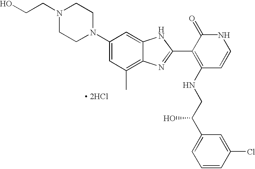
OCCN1CCN(C2=CC(C)=C3C(=C2)NC(C2=C(NCC(C4=CC=CC(Cl)=C4)O)C=CNC2=O)=N3)CC1.[ 2HCl]
